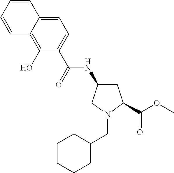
C(N1CC(NC(=O)C2=CC=C3C(=C2O)C=CC=C3)CC1C(OC)=O)C1CCCCC1
